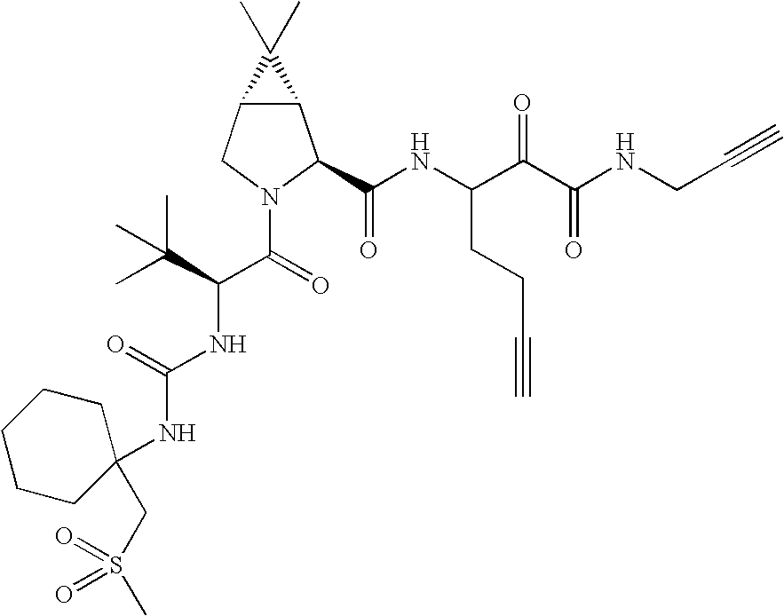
C12C(CN(C(C(NC(=O)NC3(CS(C)(=O)=O)CCCCC3)C(C)(C)C)=O)C1C(NC(C(C(NCC#C)=O)=O)CCC#C)=O)C2(C)C
